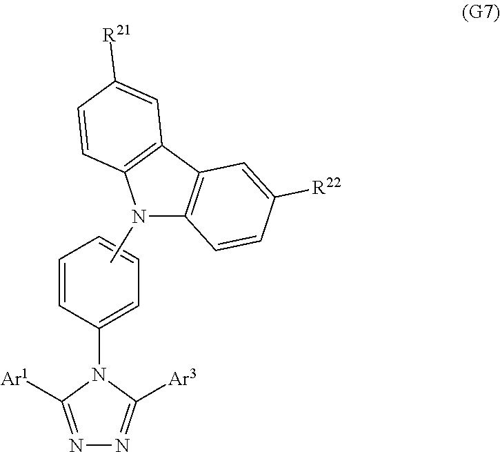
N1=C([Ar1])N(C2=CC=CC=C2)C([Ar3])=N1.CN1C2=C(C3=C1C=CC([R21])=C3)C=C([R22])C=C2
